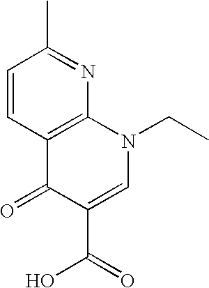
C1=CC2=C(N=C1C)N(CC)C=C(C(=O)O)C2=O
